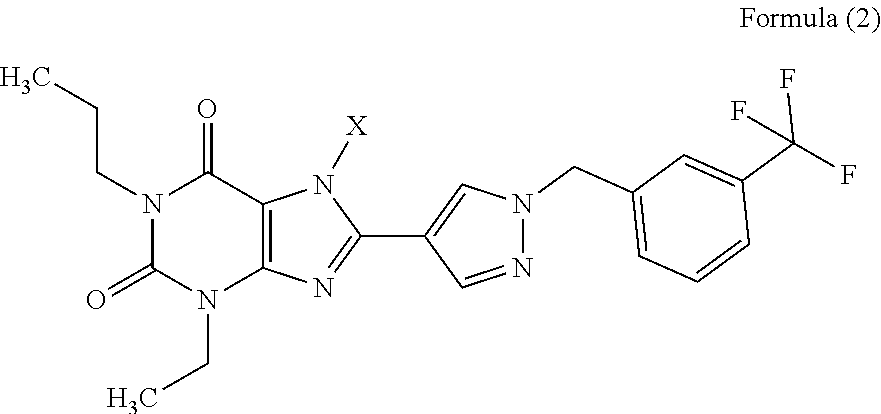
N1(CCC)C(=O)N(CC)C2=C(C1=O)N([X])C(C1=CN(CC3=CC=CC(C(F)(F)F)=C3)N=C1)=N2
